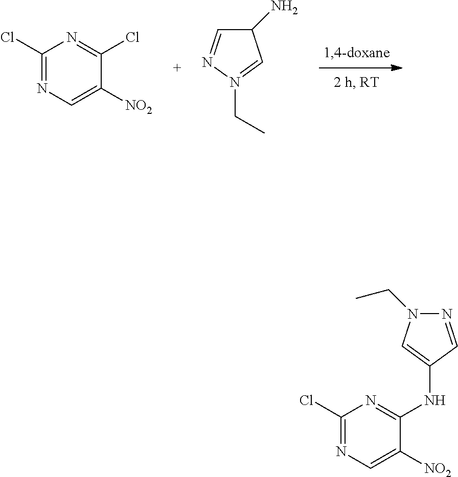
C1(Cl)=NC=C([NO2])C(Cl)=N1.C1=NN(CC)=CC1N.C1(Cl)=NC=C([NO2])C(NC2=CN(CC)N=C2)=N1
